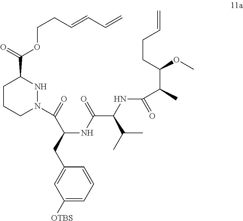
C1CCN(C(C(CC2=CC([OTBS])=CC=C2)NC(=O)C(C(C)C)NC(C(C)C(OC)CCC=C)=O)=O)NC1C(=O)OCCC=CC=C
